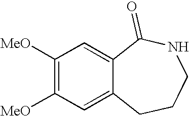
C1([MeO])=C([MeO])C=C2C(=C1)C(=O)NCCC2
